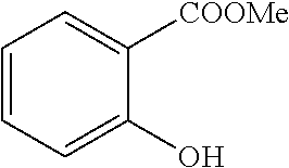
C1=CC=C(O)C([COOMe])=C1
